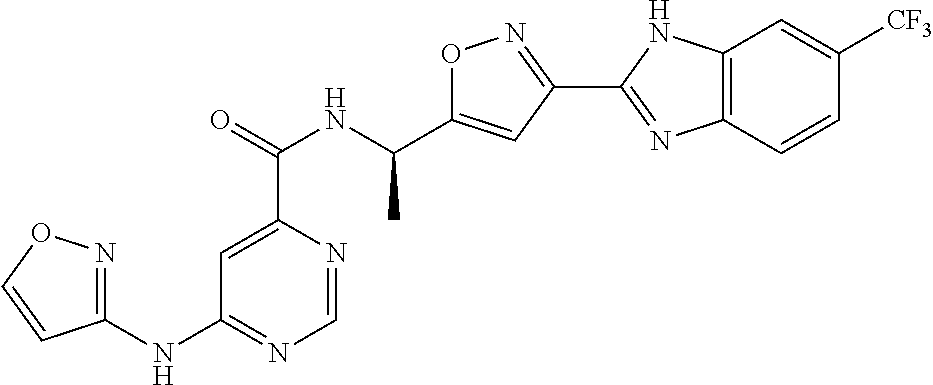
C1=NC(C(=O)NC(C2=CC(C3=NC4=C(N3)C=C([CF3])C=C4)=NO2)C)=CC(NC2=NOC=C2)=N1
